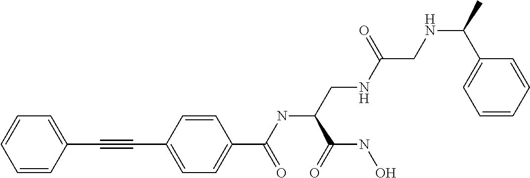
C1=CC(C#CC2=CC=C(C(=O)NC(C(=O)NO)CNC(CNC(C)C3=CC=CC=C3)=O)C=C2)=CC=C1
